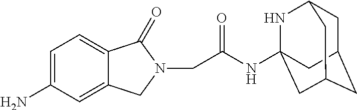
N(C(CN1C(=O)C2=CC=C(N)C=C2C1)=O)C12NC3CC(CC(C1)C3)C2
